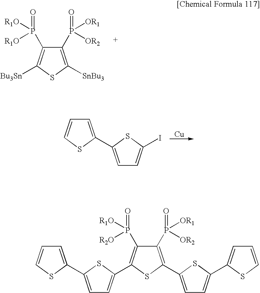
C1=C(C2=CC=C(I)S2)SC=C1.[Cu].C1(P(=O)([OR1])[OR2])=C([SnBu3])SC([Bu3Sn])=C1P(=O)([R1O])[R1O].C1=C(C2=CC=C(C3=C(P(=O)([R1O])[R2O])C(P(=O)([OR2])[OR1])=C(C4=CC=C(C5=CC=CS5)S4)S3)S2)SC=C1
